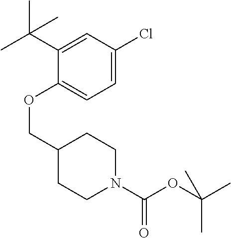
C(OC1=CC=C(Cl)C=C1C(C)(C)C)C1CCN(C(OC(C)(C)C)=O)CC1
